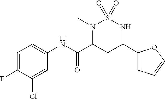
C1=C(F)C(Cl)=CC(NC(=O)C2N(C)S(=O)(=O)NC(C3=CC=CO3)C2)=C1
